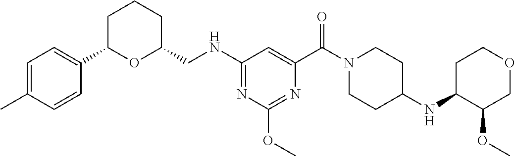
C1C(C2=CC=C(C)C=C2)OC(CNC2=NC(OC)=NC(C(N3CCC(NC4C(OC)COCC4)CC3)=O)=C2)CC1
